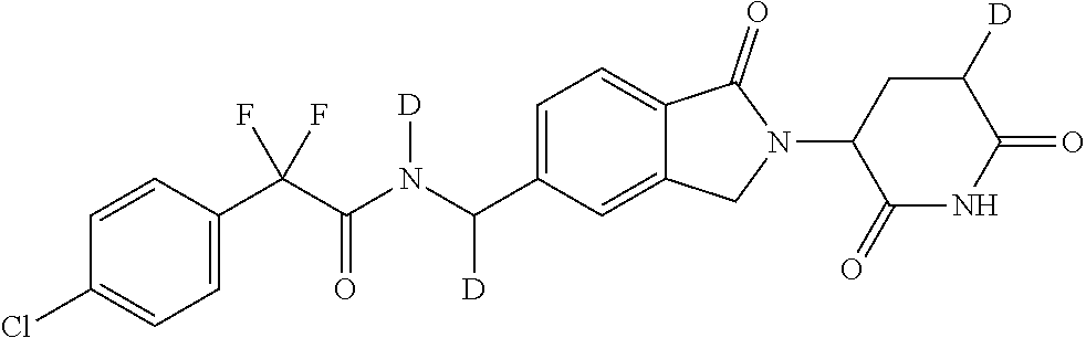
C1=CC(C(C(N(C(C2=CC=C3C(=C2)CN(C2C(=O)NC(=O)C([D])C2)C3=O)[D])[D])=O)(F)F)=CC=C1Cl
